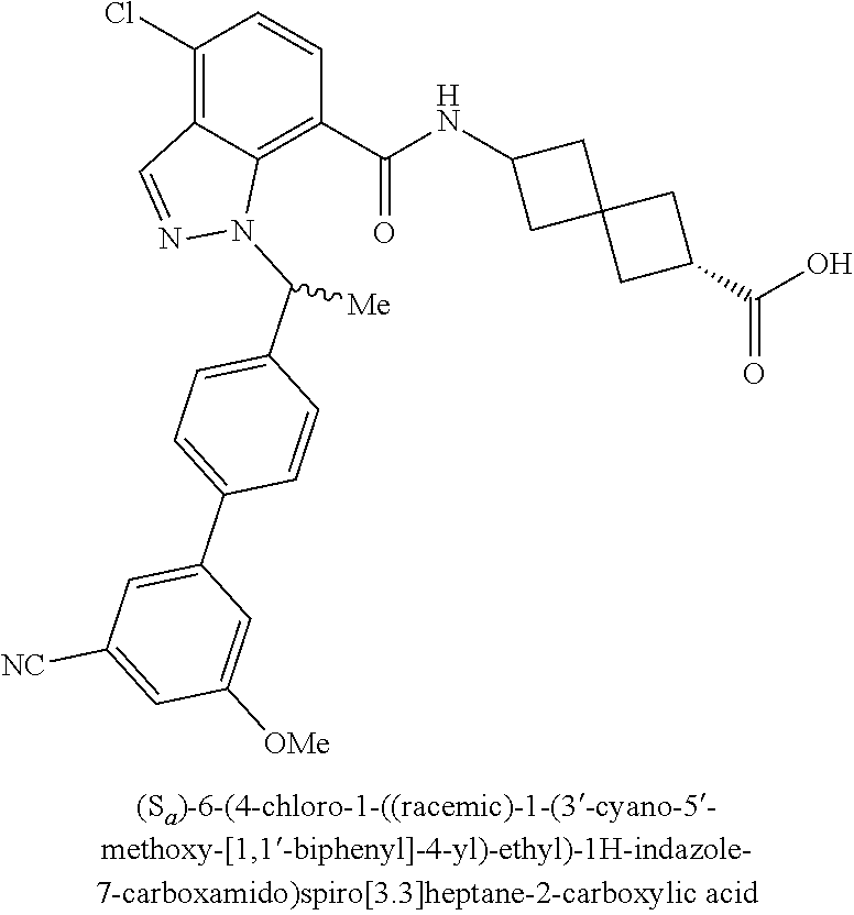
C1(Cl)=C2C(=C(C(NC3CC4(C3)CC(C(O)=O)C4)=O)C=C1)N(C(C1=CC=C(C3=CC([NC])=CC([OMe])=C3)C=C1)[Me])N=C2
